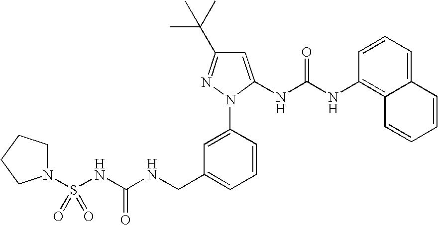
C1=C(NC(NC2=C3C(=CC=C2)C=CC=C3)=O)N(C2=CC(CNC(NS(N3CCCC3)(=O)=O)=O)=CC=C2)N=C1C(C)(C)C
